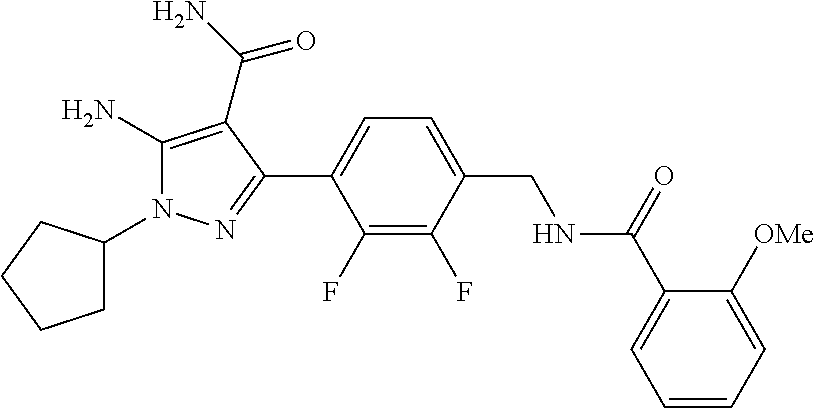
C1C(N2C(N)=C(C(N)=O)C(C3=CC=C(CNC(C4=CC=CC=C4[OMe])=O)C(F)=C3F)=N2)CCC1
